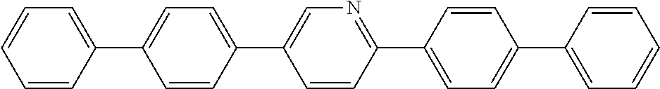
C1=CC(C2=CC=C(C3=CN=C(C4=CC=C(C5=CC=CC=C5)C=C4)C=C3)C=C2)=CC=C1
